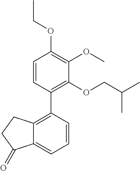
C1=CC(C2=C3C(=CC=C2)C(=O)CC3)=C(OCC(C)C)C(OC)=C1OCC
